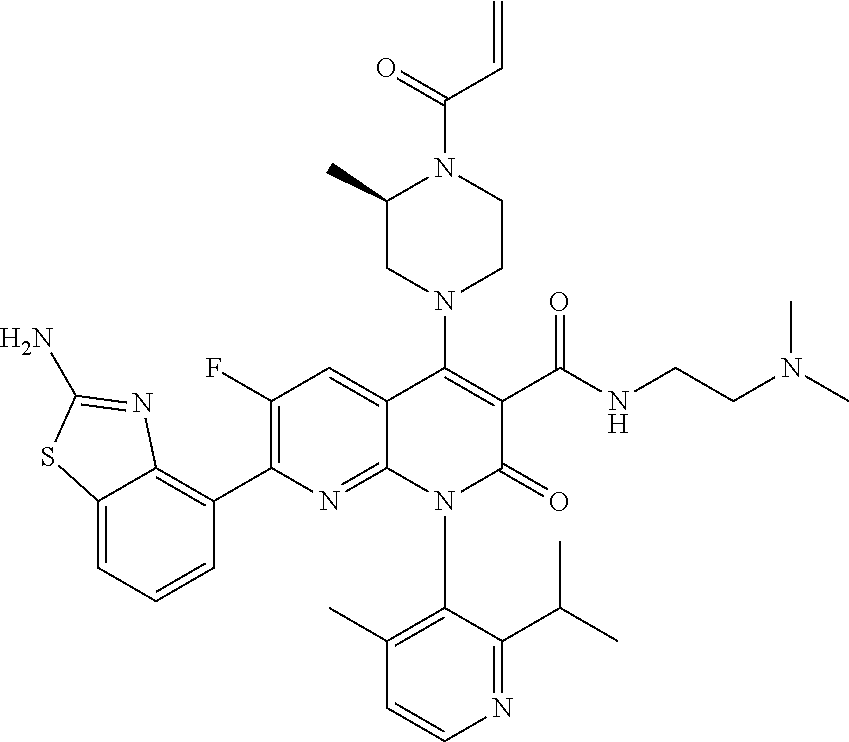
C1(N2C3=NC(C4=C5N=C(N)SC5=CC=C4)=C(F)C=C3C(N3CC(C)N(C(C=C)=O)CC3)=C(C(=O)NCCN(C)C)C2=O)=C(C)C=CN=C1C(C)C
